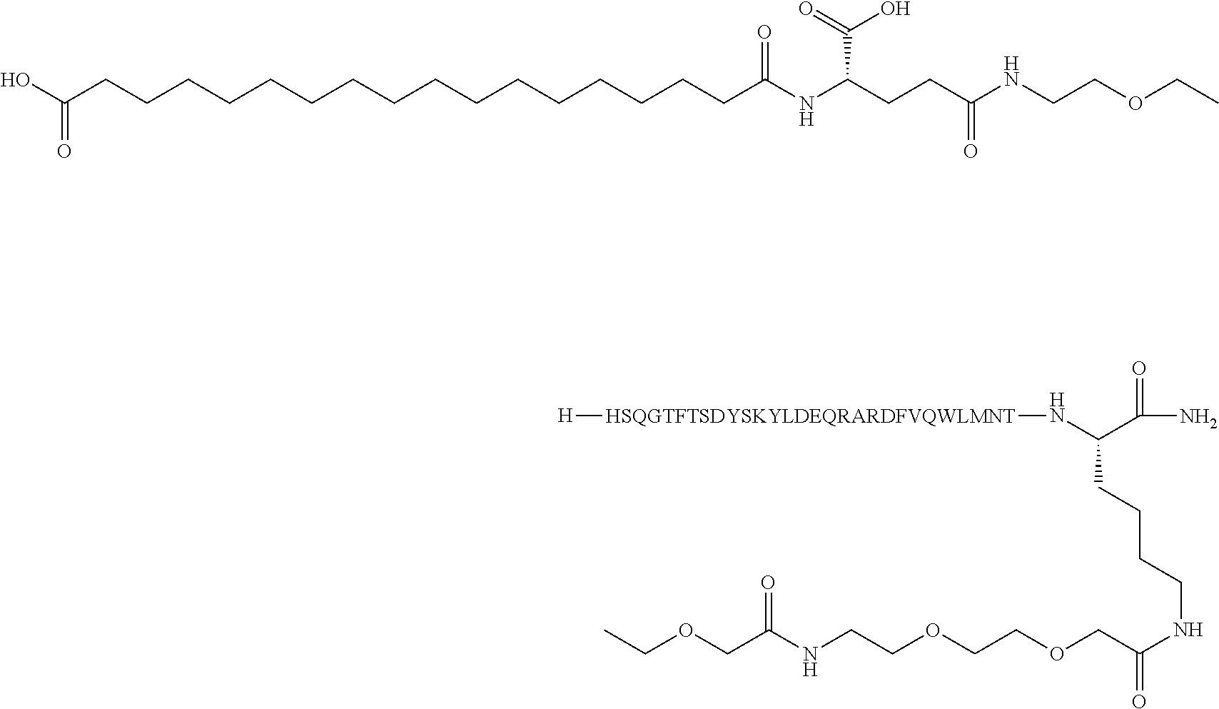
OC(CCCCCCCCCCCCCCCCC(NC(CCC(NCCOCC)=O)C(=O)O)=O)=O.C(=O)(N)C(CCCCNC(COCCOCCNC(COCC)=O)=O)N[HSQGTFTSDYSKYLDEQRARDFVQWLMNT][H]
